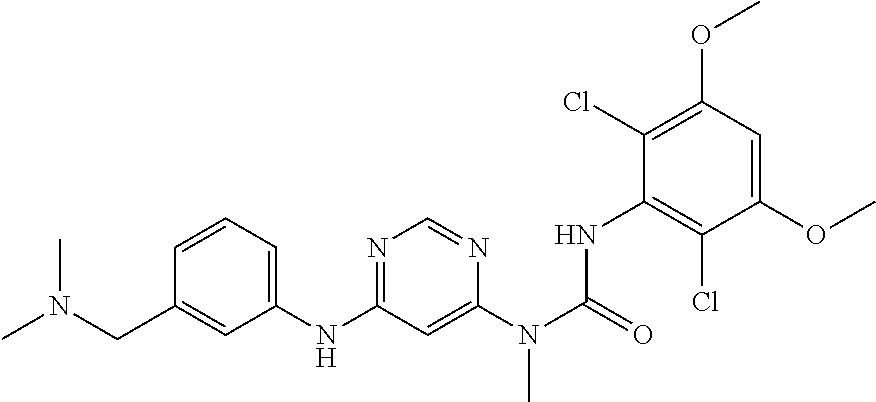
C1=CC=C(NC2=NC=NC(N(C(=O)NC3=C(Cl)C(OC)=CC(OC)=C3Cl)C)=C2)C=C1CN(C)C
